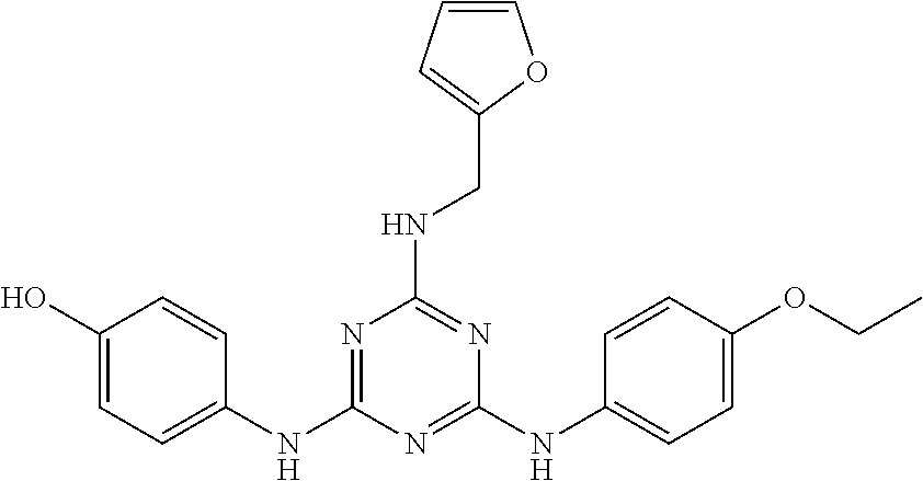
C1(O)=CC=C(NC2=NC(NCC3=CC=CO3)=NC(NC3=CC=C(OCC)C=C3)=N2)C=C1
